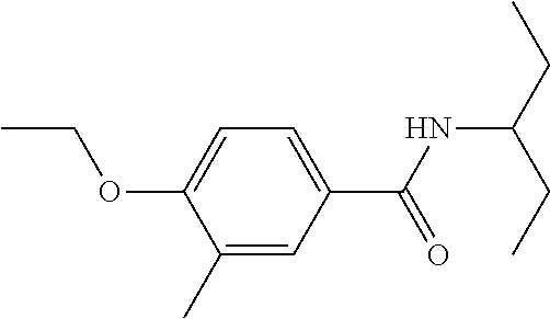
C1(C)=CC(C(NC(CC)CC)=O)=CC=C1OCC
